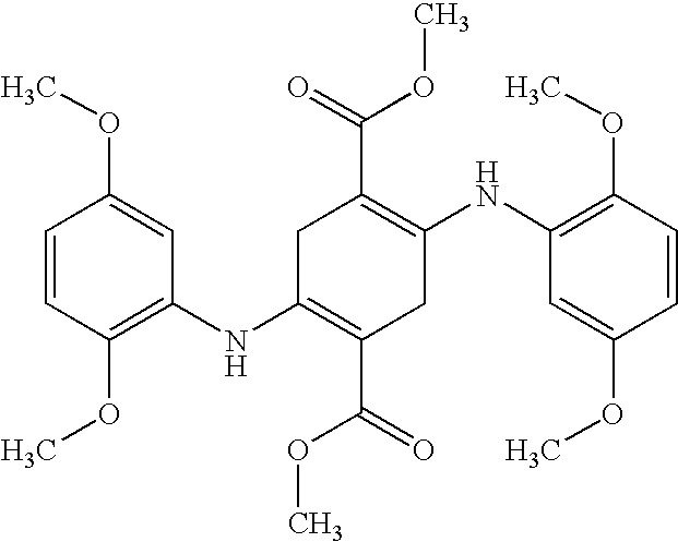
C1(NC2=C(OC)C=CC(OC)=C2)=C(C(OC)=O)CC(NC2=C(OC)C=CC(OC)=C2)=C(C(=O)OC)C1
